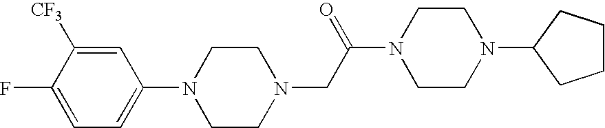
C1(N2CCN(CC(N3CCN(C4CCCC4)CC3)=O)CC2)=CC=C(F)C([CF3])=C1
